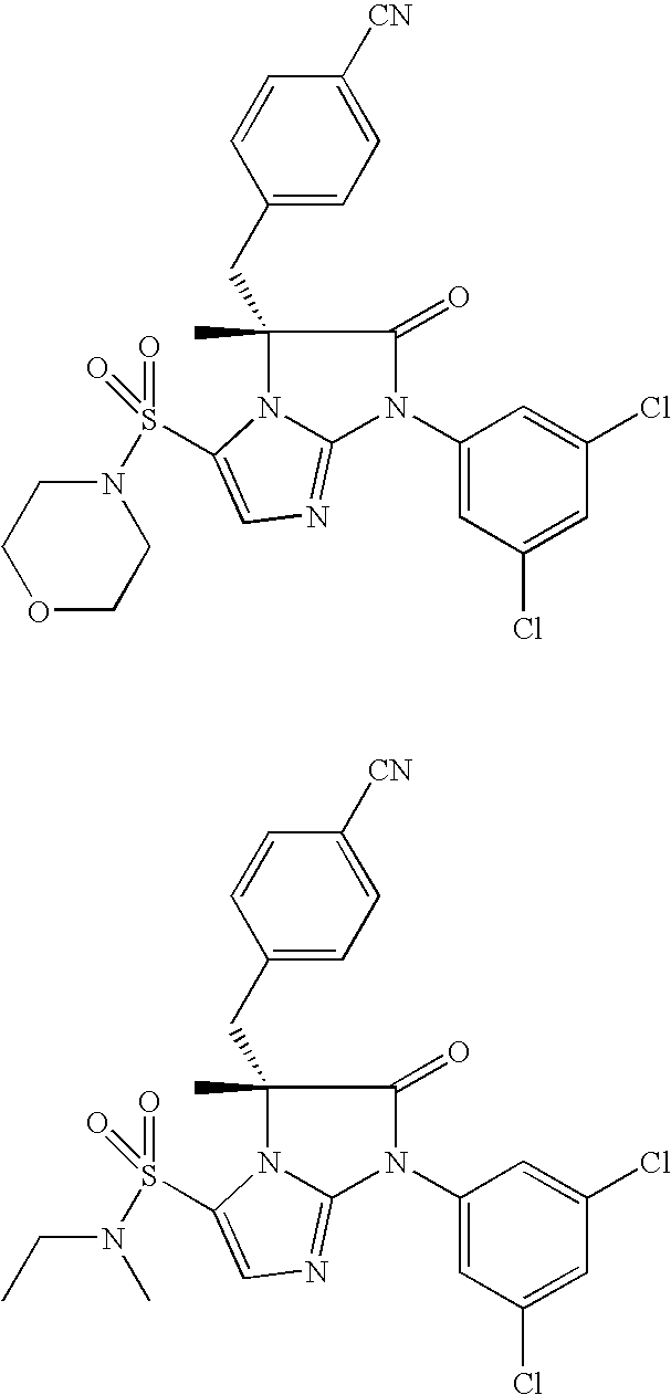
C1(CC2(C)N3C(=NC=C3S(=O)(=O)N(CC)C)N(C3=CC(Cl)=CC(Cl)=C3)C2=O)=CC=C([CN])C=C1.C1(CC2(C)N3C(=NC=C3S(=O)(=O)N3CCOCC3)N(C3=CC(Cl)=CC(Cl)=C3)C2=O)=CC=C([CN])C=C1
